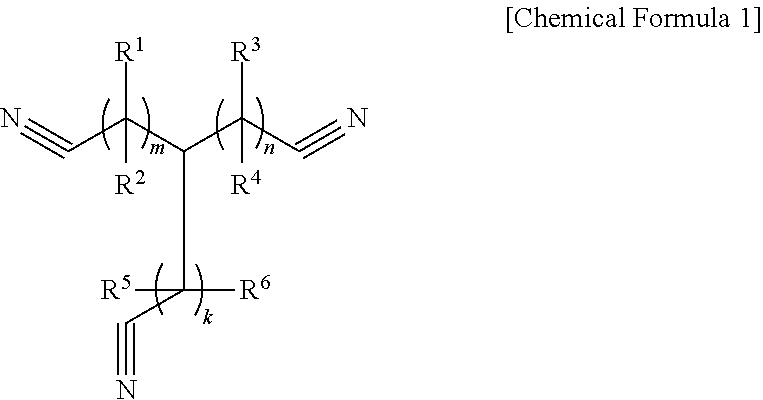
N#CC([R1])(C(C([R5])([R6])C#N)C(C#N)([R3])[R4])[R2]
